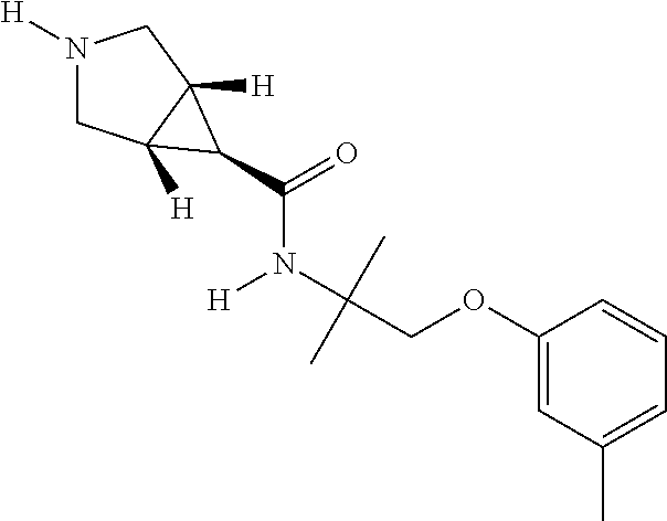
C1N([H])CC2([H])C1([H])C2C(=O)N(C(COC1=CC(C)=CC=C1)(C)C)[H]
